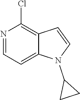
C1=C2C(=C(Cl)N=C1)C=CN2C1CC1
